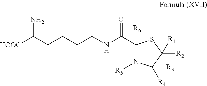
[HOOC]C(CCCCNC(C1([R6])N([R5])C([R4])([R3])C([R2])([R1])S1)=O)N
